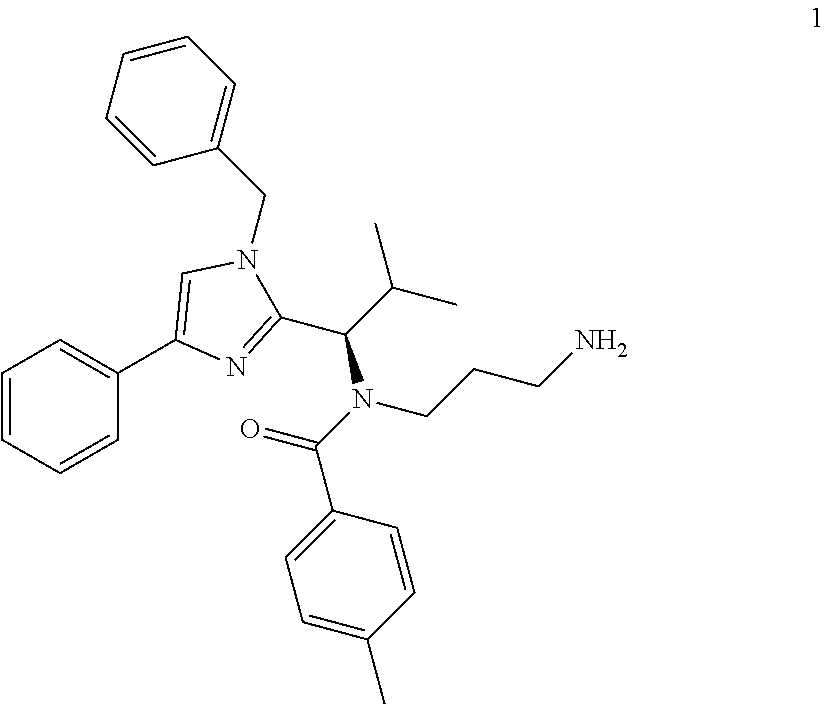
C1=CC=CC(C2=CN(CC3=CC=CC=C3)C(C(C(C)C)N(C(=O)C3=CC=C(C)C=C3)CCCN)=N2)=C1
